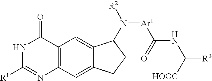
C12=C(C=C3C(=C1)C(N([R2])[Ar1]C(=O)NC([R3])[HOOC])CC3)N=C([R1])NC2=O
